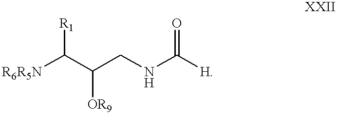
[R6R5N]C(C(CNC([H])=O)[OR9])[R1]
